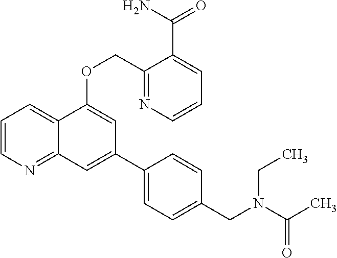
C1=CN=C2C(=C1)C(OCC1=NC=CC=C1C(N)=O)=CC(C1=CC=C(CN(C(C)=O)CC)C=C1)=C2
